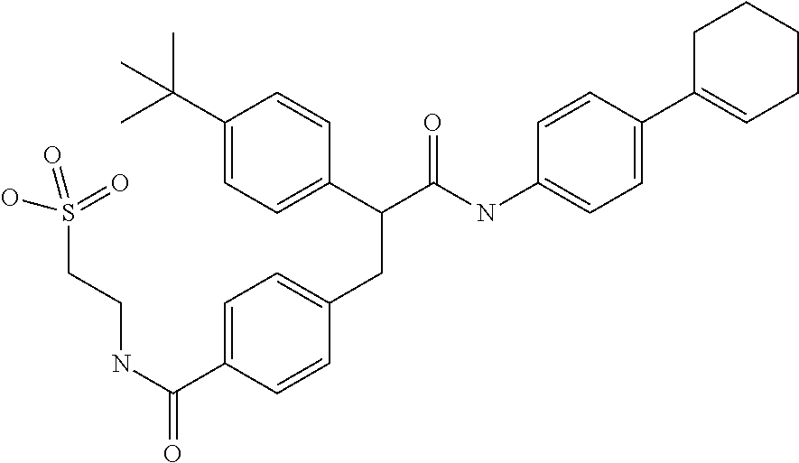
C1=C(C(NCCS(O)(=O)=O)=O)C=CC(CC(C2=CC=C(C(C)(C)C)C=C2)C(NC2=CC=C(C3=CCCCC3)C=C2)=O)=C1
